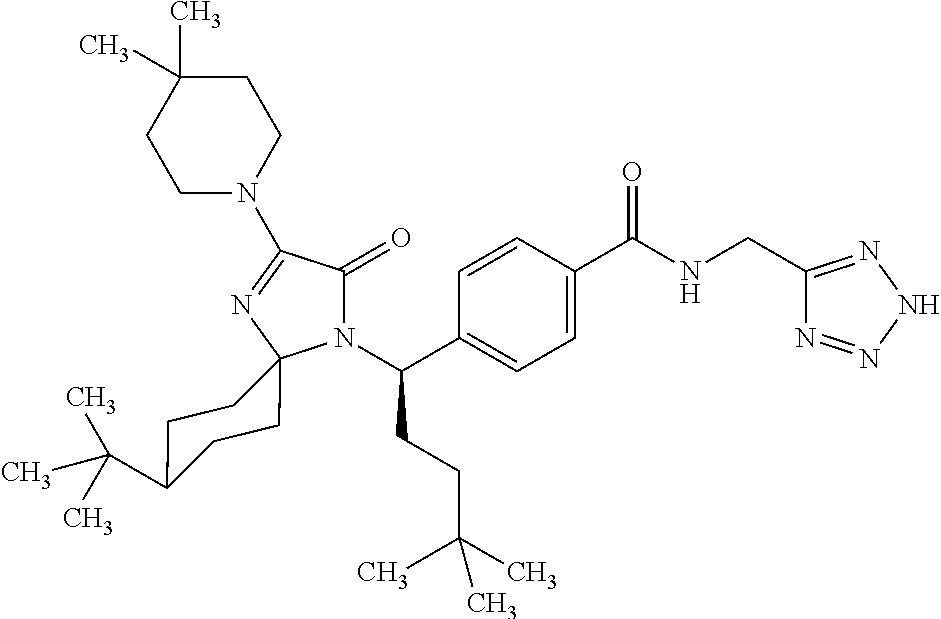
N1(C(C2=CC=C(C(NCC3=NNN=N3)=O)C=C2)CCC(C)(C)C)C(=O)C(N2CCC(C)(C)CC2)=NC12CCC(C(C)(C)C)CC2
